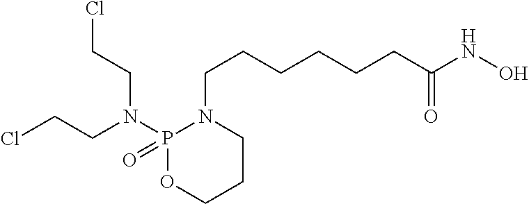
P1(N(CCCl)CCCl)(=O)OCCCN1CCCCCCC(NO)=O
